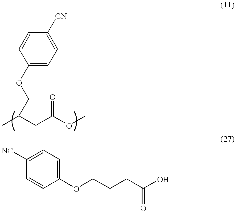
C1(OCC(C)CC(OC)=O)=CC=C([CN])C=C1.C1([NC])=CC=C(OCCCC(O)=O)C=C1
